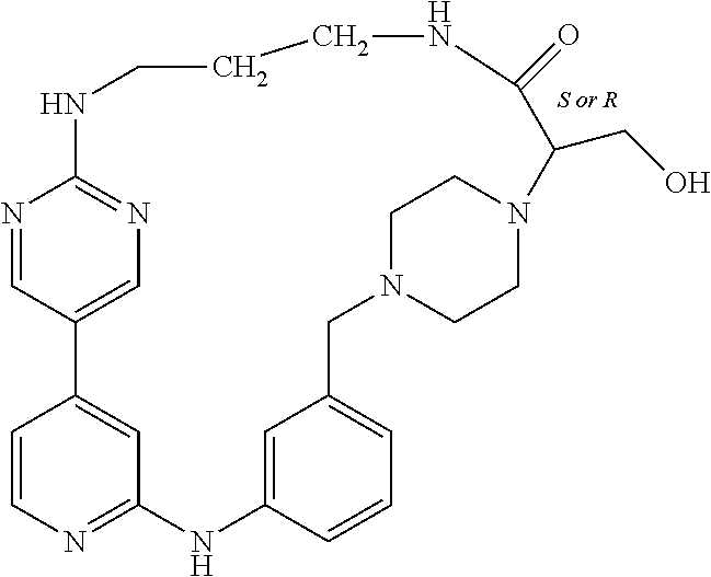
C1=CN=C2C=C1C1=CN=C(N=C1)NCCCNC(=O)C(CO)N1CCN(CC3=CC=CC(=C3)N2)CC1
